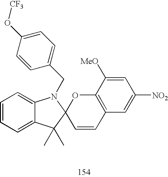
C1=CC(O[CF3])=CC=C1CN1C2=CC=CC=C2C(C)(C)C12C=CC1=C(O2)C([MeO])=CC([NO2])=C1
